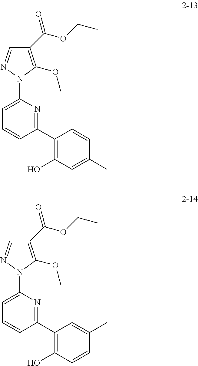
C1(C(OCC)=O)=C(OC)N(C2=CC=CC(C3=C(O)C=C(C)C=C3)=N2)N=C1.C1(C(OCC)=O)=C(OC)N(C2=CC=CC(C3=C(O)C=CC(C)=C3)=N2)N=C1
